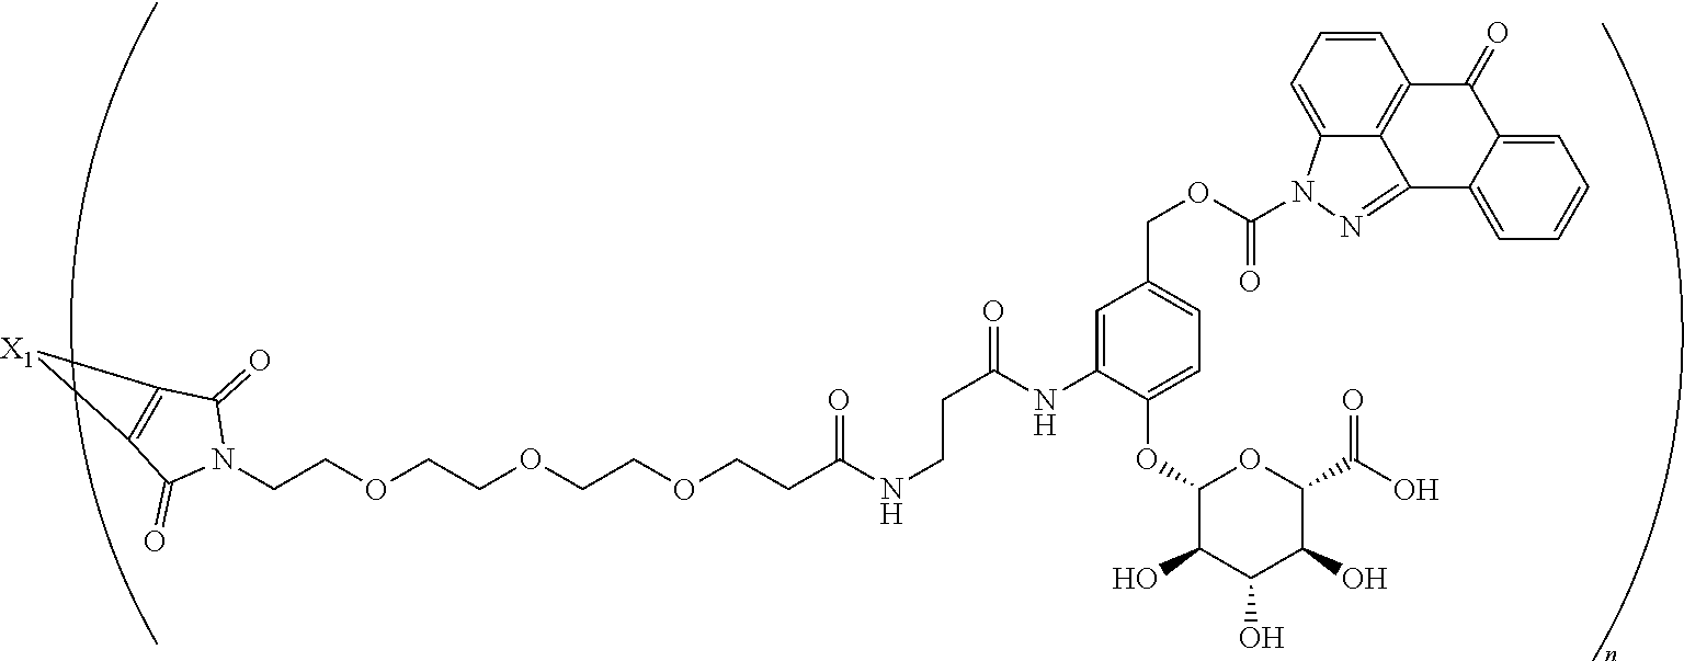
C(COCCOCCOCCC(NCCC(NC1=CC(COC(=O)N2C3=CC=CC4=C3C(=N2)C2=CC=CC=C2C4=O)=CC=C1OC1C(O)C(O)C(O)C(C(=O)O)O1)=O)=O)N1C(=O)C2=C(C1=O)[X1]2
